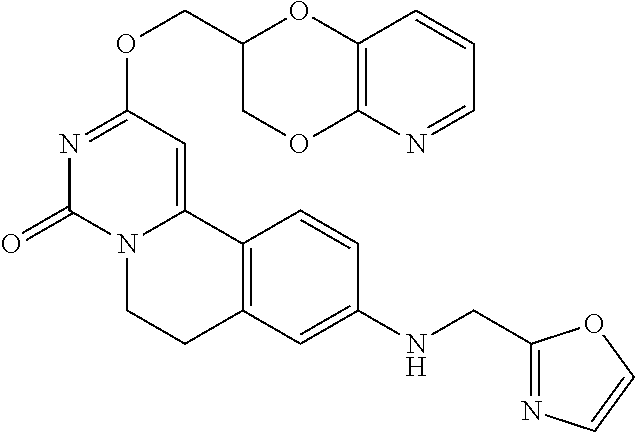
N1=CC=CC2=C1OCC(COC1=NC(=O)N3C(=C1)C1=C(CC3)C=C(NCC3=NC=CO3)C=C1)O2
